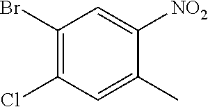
C1(Br)=C(Cl)C=C(C)C([NO2])=C1
